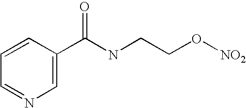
C1=CC=NC=C1C(NCCO[NO2])=O
